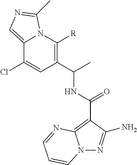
C(C)(C1=C([R])N2C(=CN=C2C)C(Cl)=C1)NC(C1=C2N(N=C1N)C=CC=N2)=O
